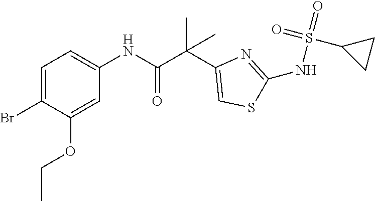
C1=C(Br)C(OCC)=CC(NC(C(C2=CSC(NS(=O)(=O)C3CC3)=N2)(C)C)=O)=C1
